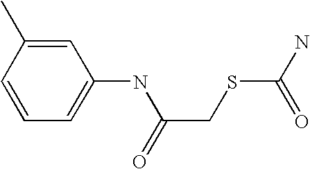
C1=C(NC(CSC(N)=O)=O)C=C(C)C=C1
